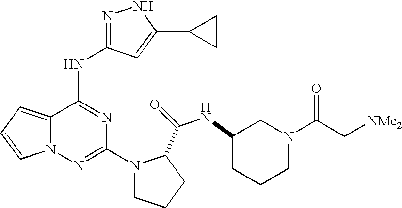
N1N=C(NC2=NC(N3CCCC3C(=O)NC3CCCN(C(C[NMe2])=O)C3)=NN3C2=CC=C3)C=C1C1CC1
